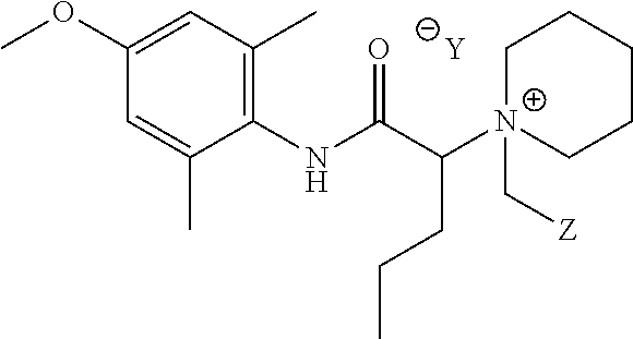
[Y].C1=C(C)C(NC(C([N+]2(C[Z])CCCCC2)CCC)=O)=C(C)C=C1OC
